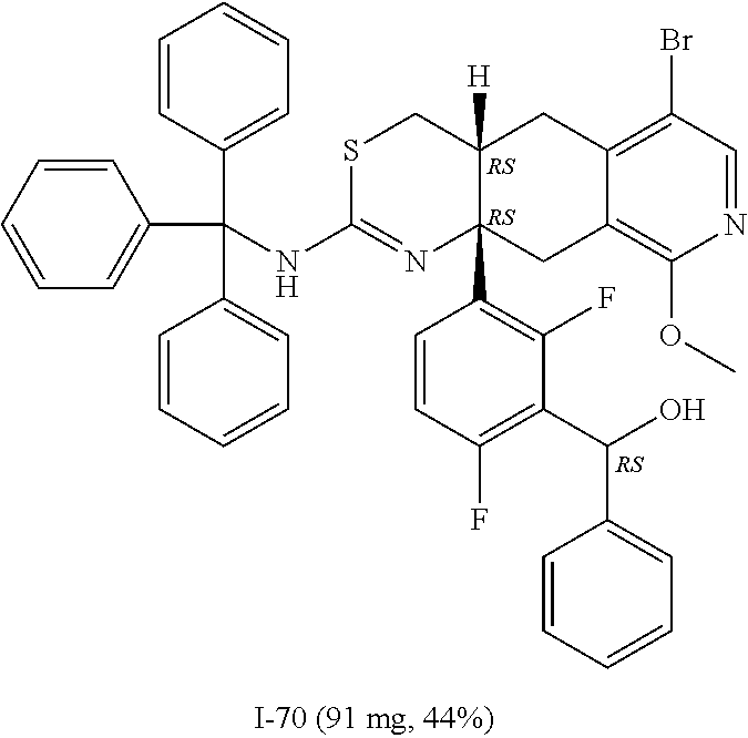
C12=C(Br)C=NC(OC)=C1CC1(C3=C(F)C(C(O)C4=CC=CC=C4)=C(F)C=C3)C([H])(C2)CSC(NC(C2=CC=CC=C2)(C2=CC=CC=C2)C2=CC=CC=C2)=N1.[RS].[RS].[RS]
